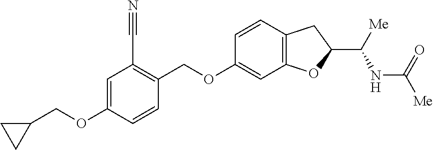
C1=CC2=C(C=C1OCC1=C(C#N)C=C(OCC3CC3)C=C1)OC(C([Me])NC([Me])=O)C2
